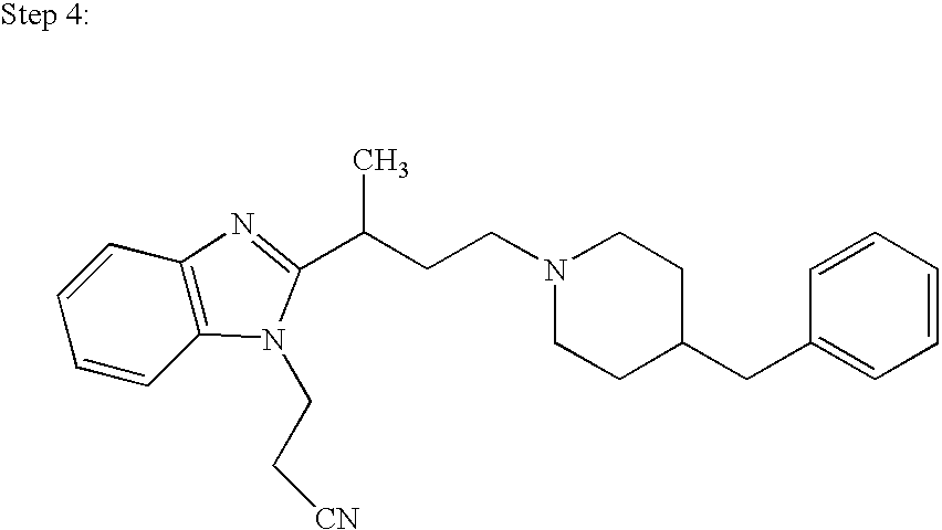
C1=CC=CC2=C1N=C(C(CCN1CCC(CC3=CC=CC=C3)CC1)C)N2CC[CN]
